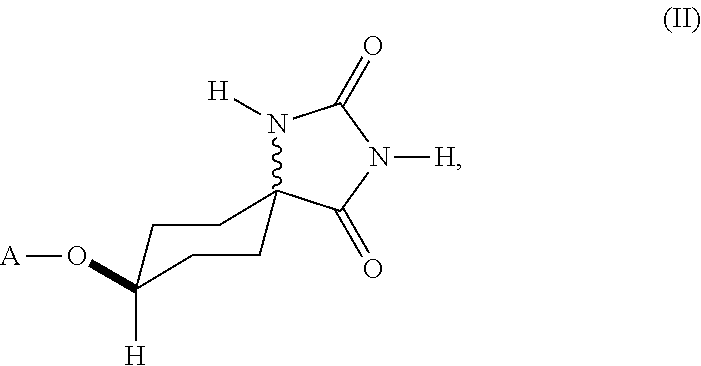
N1([H])C(=O)N([H])C(=O)C12CCC(O[A])([H])CC2
